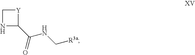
C1NC(C(=O)NC[R3a])[Y]1
